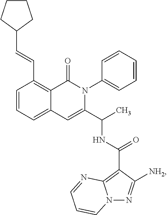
C1=CC=C2C(=C1C=CC1CCCC1)C(=O)N(C1=CC=CC=C1)C(C(C)NC(C1=C3N(N=C1[NH2])C=CC=N3)=O)=C2
